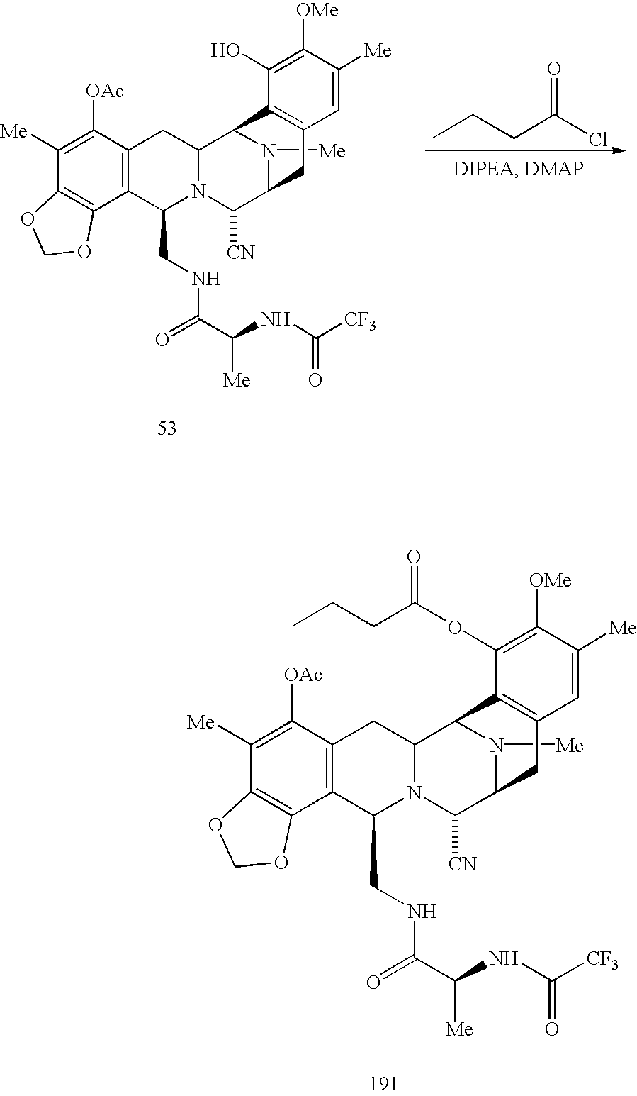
C1([Me])=C([OAc])C2=C(C3=C1OCO3)C(CNC(=O)C([Me])NC([CF3])=O)N1C(C2)C2N([Me])C(C1[CN])CC1=C2C(OC(CCC)=O)=C([OMe])C([Me])=C1.C1([Me])=C([OAc])C2=C(C3=C1OCO3)C(CNC(C([Me])NC([CF3])=O)=O)N1C(C2)C2N([Me])C(C1[CN])CC1=C2C(O)=C([OMe])C([Me])=C1.CCCC(Cl)=O
